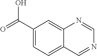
C1(C(=O)O)=CC=C2C(=C1)N=CN=C2
